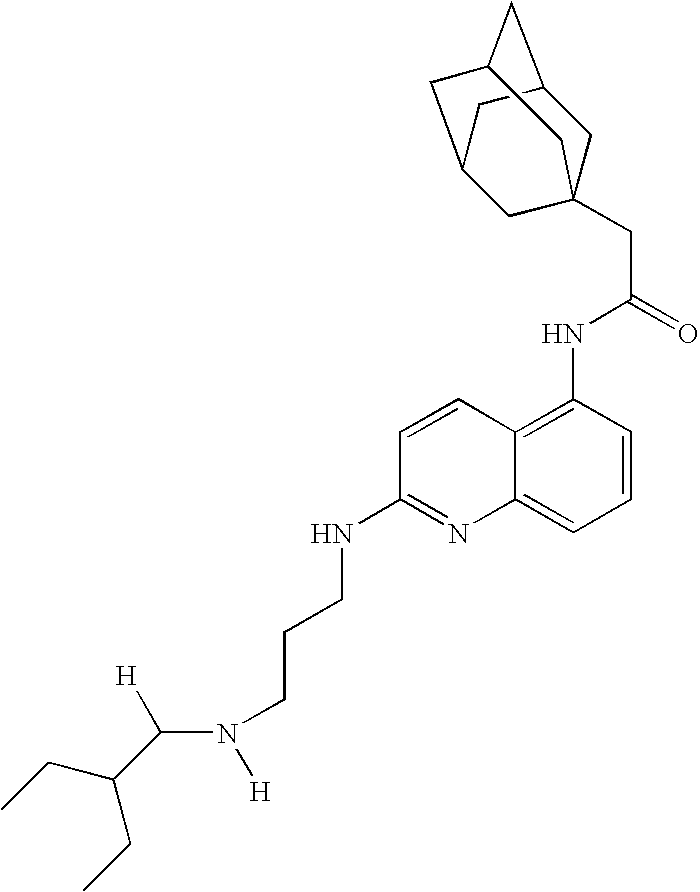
C([H])(N([H])CCCNC1=NC2=CC=CC(NC(CC34CC5CC(CC(C3)C5)C4)=O)=C2C=C1)C(CC)CC
